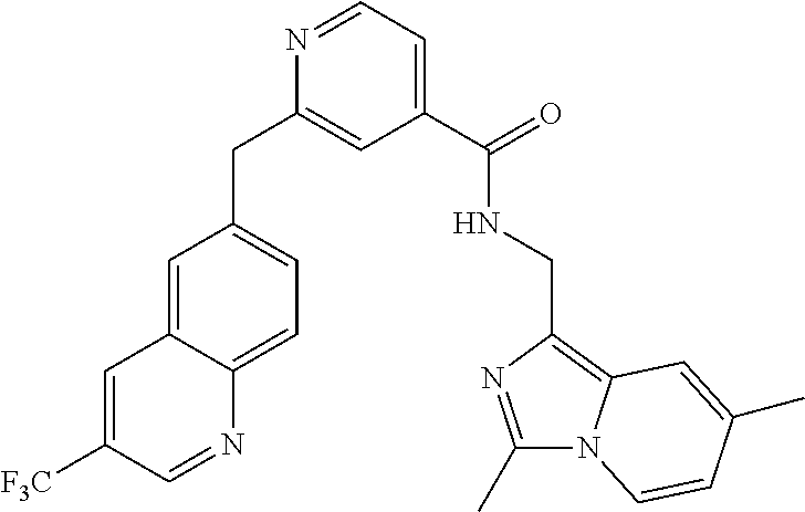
C1=NC(CC2=CC=C3C(=C2)C=C([F3C])C=N3)=CC(C(NCC2=C3N(C(C)=N2)C=CC(C)=C3)=O)=C1
